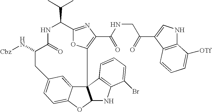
C12=NC(C(=O)NCC(=O)C3=CNC4=C3C=CC=C4[OTf])=C(O1)C13C4=CC(=CC=C4OC1NC1=C3C=CC=C1Br)CC(N[Cbz])C(=O)NC2C(C)C
